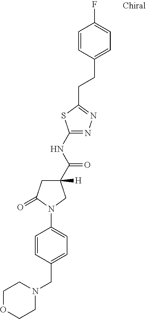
C1OCCN(CC2=CC=C(N3C(=O)CC(C(NC4=NN=C(CCC5=CC=C(F)C=C5)S4)=O)([H])C3)C=C2)C1
